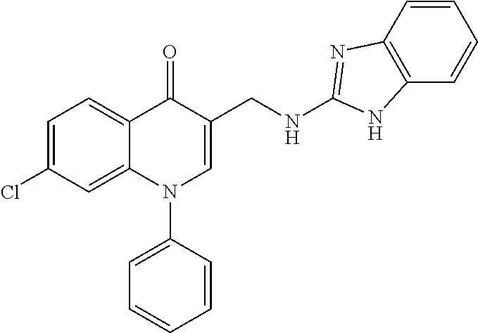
C1=C(Cl)C=C2C(=C1)C(=O)C(CNC1=NC3=C(C=CC=C3)N1)=CN2C1=CC=CC=C1
